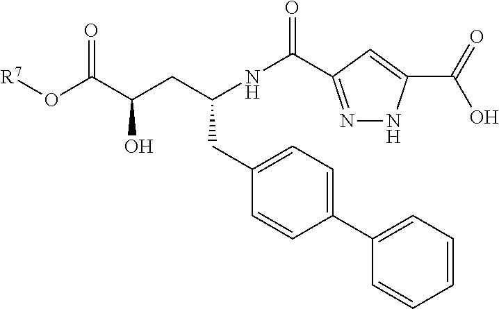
C1(C2=CC=C(CC(CC(C(O[R7])=O)O)NC(=O)C3=NNC(C(=O)O)=C3)C=C2)=CC=CC=C1
